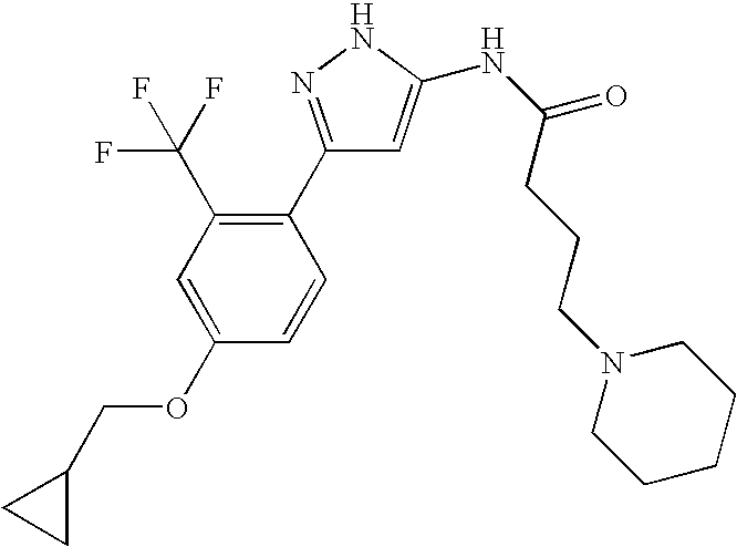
C1=C(NC(CCCN2CCCCC2)=O)NN=C1C1=C(C(F)(F)F)C=C(OCC2CC2)C=C1
